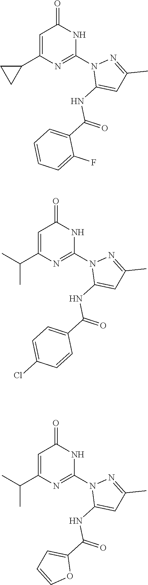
C1=C(C2CC2)N=C(N2C(NC(C3=CC=CC=C3F)=O)=CC(C)=N2)NC1=O.C1=C(C(C)C)N=C(N2C(NC(C3=CC=C(Cl)C=C3)=O)=CC(C)=N2)NC1=O.C1=C(C(C)C)N=C(N2C(NC(C3=CC=CO3)=O)=CC(C)=N2)NC1=O
